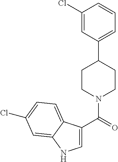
C1(C2CCN(C(=O)C3=CNC4=CC(Cl)=CC=C34)CC2)=CC=CC(Cl)=C1
